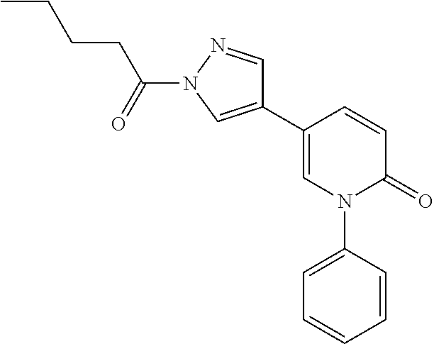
C1=CC(C2=CN(C(CCCC)=O)N=C2)=CN(C2=CC=CC=C2)C1=O
